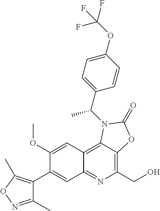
C1(OC)=CC2=C3C(=C(CO)N=C2C=C1C1=C(C)ON=C1C)OC(=O)N3C(C1=CC=C(OC(F)(F)F)C=C1)C
